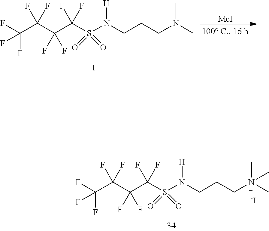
[MeI].C(C(C(C(S(N(CCCN(C)C)[H])(=O)=O)(F)F)(F)F)(F)F)(F)(F)F.[-I].C(C(C(C(S(N(CCCN(C)(C)C)[H])(=O)=O)(F)F)(F)F)(F)F)(F)(F)F
